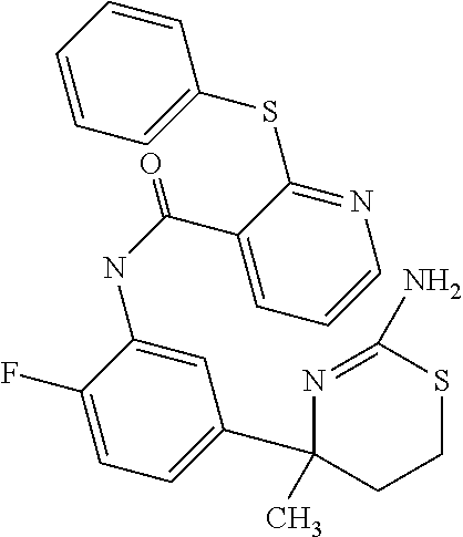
C1=CC=CC=C1SC1=NC=CC=C1C(NC1=CC(C2(C)CCSC(N)=N2)=CC=C1F)=O
